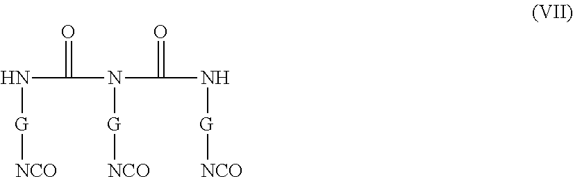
N(C(=O)N([G][NCO])C(=O)N[G][NCO])[G][NCO]
